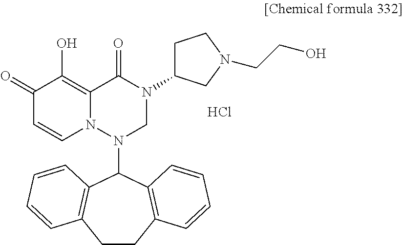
Cl.C1(=O)C=CN2C(=C1O)C(=O)N(C1CCN(CCO)C1)CN2C1C2=C(CCC3=C1C=CC=C3)C=CC=C2
